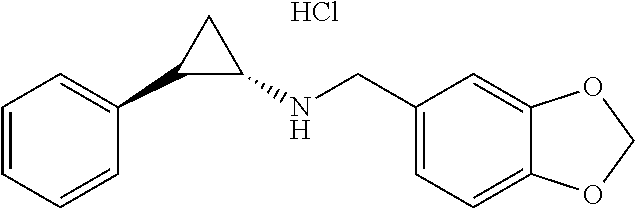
C1=CC=CC(C2C(NCC3=CC=C4C(=C3)OCO4)C2)=C1.Cl
